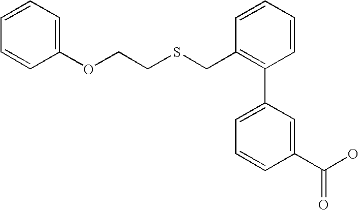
C(C1=C(C2=CC=CC(C(=O)O)=C2)C=CC=C1)SCCOC1=CC=CC=C1
